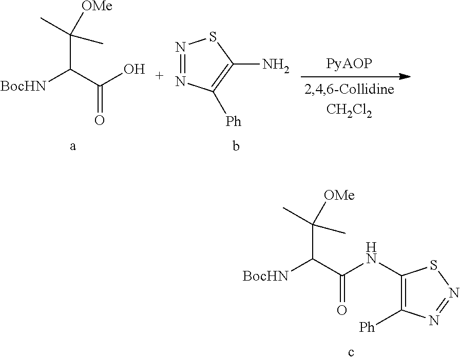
C(C(O)=O)([BocHN])C([OMe])(C)C.N1=NC([Ph])=C(N)S1.C(C(NC1=C([Ph])N=NS1)=O)([BocHN])C([OMe])(C)C
